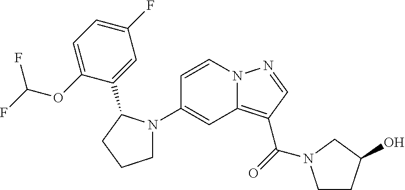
N12C(=C(C(=O)N3CCC(O)C3)C=N1)C=C(N1CCCC1C1=CC(F)=CC=C1OC(F)F)C=C2
